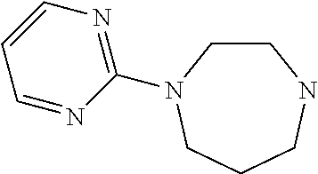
C1=NC(N2CCNCCC2)=NC=C1
